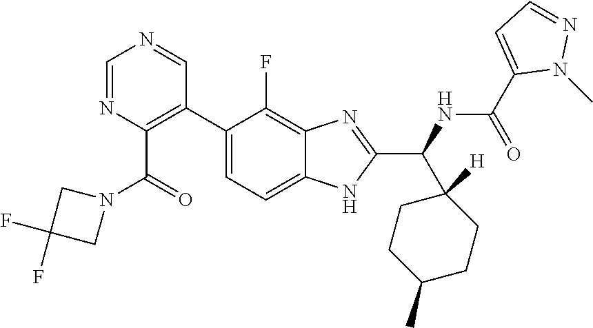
C1(C2=CC=C3C(=C2F)N=C(C(C2([H])CCC(C)CC2)NC(C2=CC=NN2C)=O)N3)=C(C(N2CC(F)(F)C2)=O)N=CN=C1
